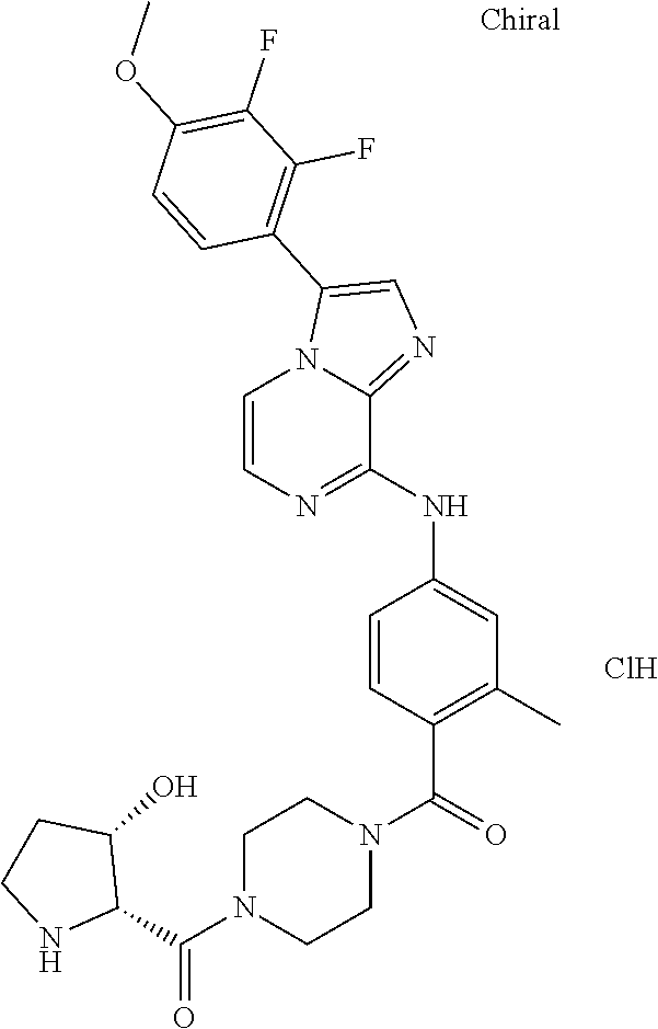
C1CN(C(C2NCCC2O)=O)CCN1C(C1=C(C)C=C(NC2=NC=CN3C2=NC=C3C2=C(F)C(F)=C(OC)C=C2)C=C1)=O.Cl
